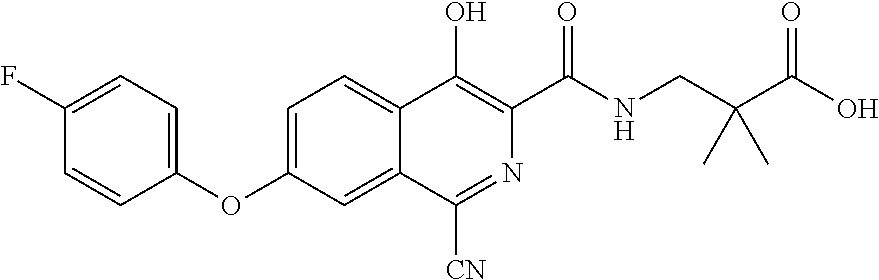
C1(F)=CC=C(OC2=CC=C3C(=C2)C([CN])=NC(C(NCC(C(O)=O)(C)C)=O)=C3O)C=C1
